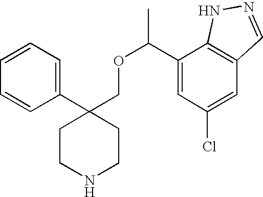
C1=CC=C(C2(COC(C3=CC(Cl)=CC4=C3NN=C4)C)CCNCC2)C=C1
